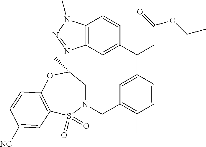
C1(C)=C(CN2S(=O)(=O)C3=C(OC(C)C2)C=CC([NC])=C3)C=C(C(CC(OCC)=O)C2=CC3=C(C=C2)N(C)N=N3)C=C1
